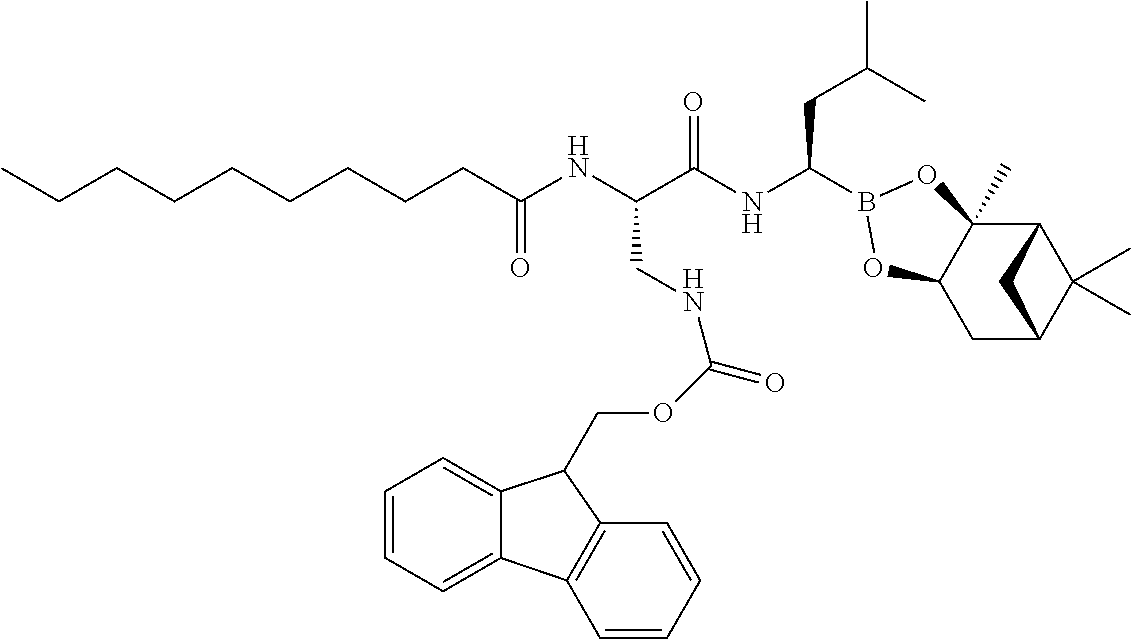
C(C(NC(C(NC(CC(C)C)B1OC2(C)C3C(C)(C)C(CC2O1)C3)=O)CNC(OCC1C2=CC=CC=C2C2=C1C=CC=C2)=O)=O)CCCCCCCC
